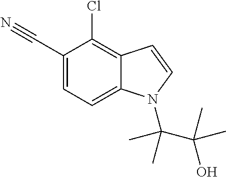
C12=C(Cl)C(C#N)=CC=C1N(C(C)(C(C)(C)O)C)C=C2
